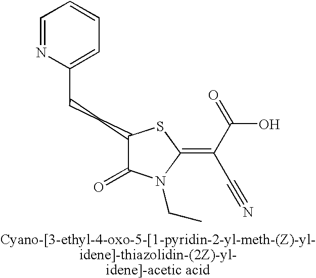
C(CC1C(=O)N(CC)C(=C(C(=O)O)C#N)S1)C1=CC=CC=N1
